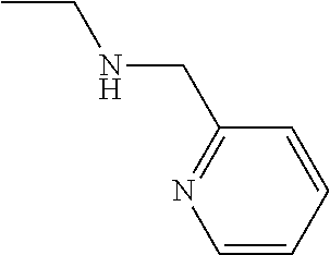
CCNCC1=NC=CC=C1
